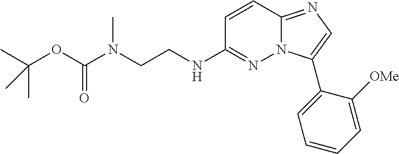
C1=CC2=NC=C(C3=CC=CC=C3[OMe])N2N=C1NCCN(C(OC(C)(C)C)=O)C
